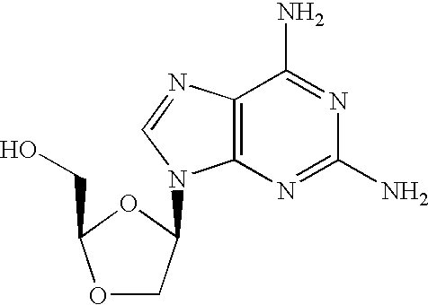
O1CC(N2C3=C(N=C2)C(N)=NC(N)=N3)OC1CO
